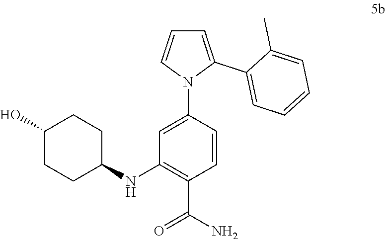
C1(NC2CCC(O)CC2)=C(C(=O)N)C=CC(N2C(C3=CC=CC=C3C)=CC=C2)=C1
